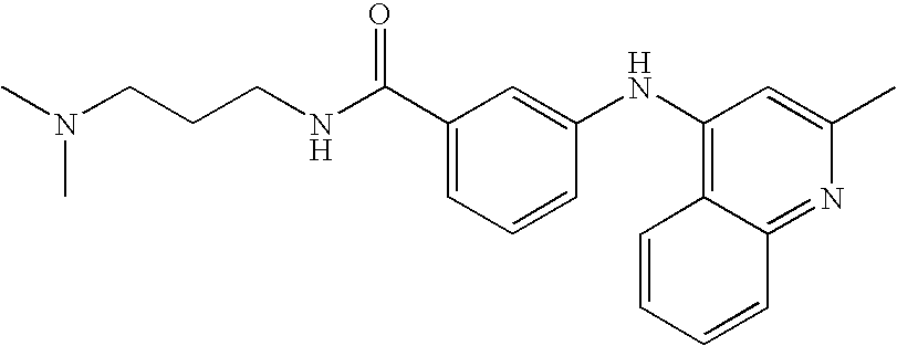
C(CCNC(C1=CC=CC(NC2=C3C=CC=CC3=NC(C)=C2)=C1)=O)N(C)C
